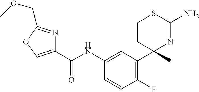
C1(C(NC2=CC(C3(C)N=C(N)SCC3)=C(F)C=C2)=O)=COC(COC)=N1
